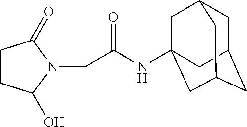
C1C2CC3CC(NC(CN4C(=O)CCC4O)=O)(CC1C3)C2
